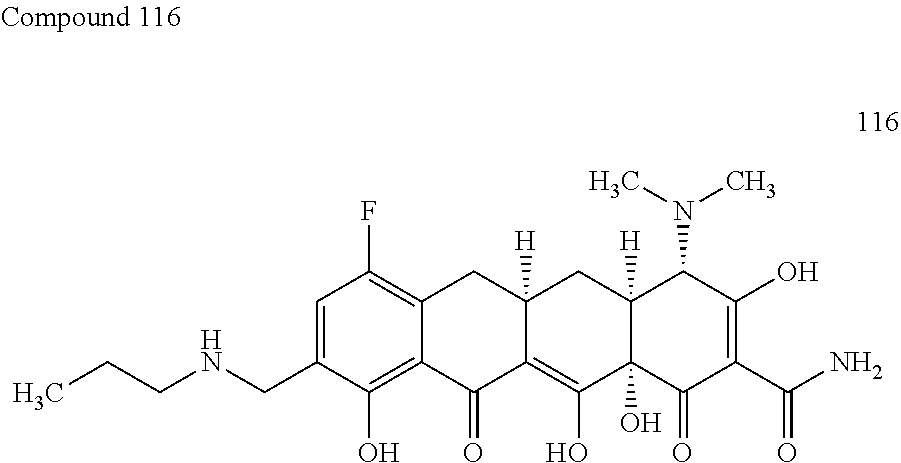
C1=C(CNCCC)C(O)=C2C(=C1F)CC1([H])C(=C(O)C3(O)C([H])(C1)C(N(C)C)C(O)=C(C(N)=O)C3=O)C2=O
